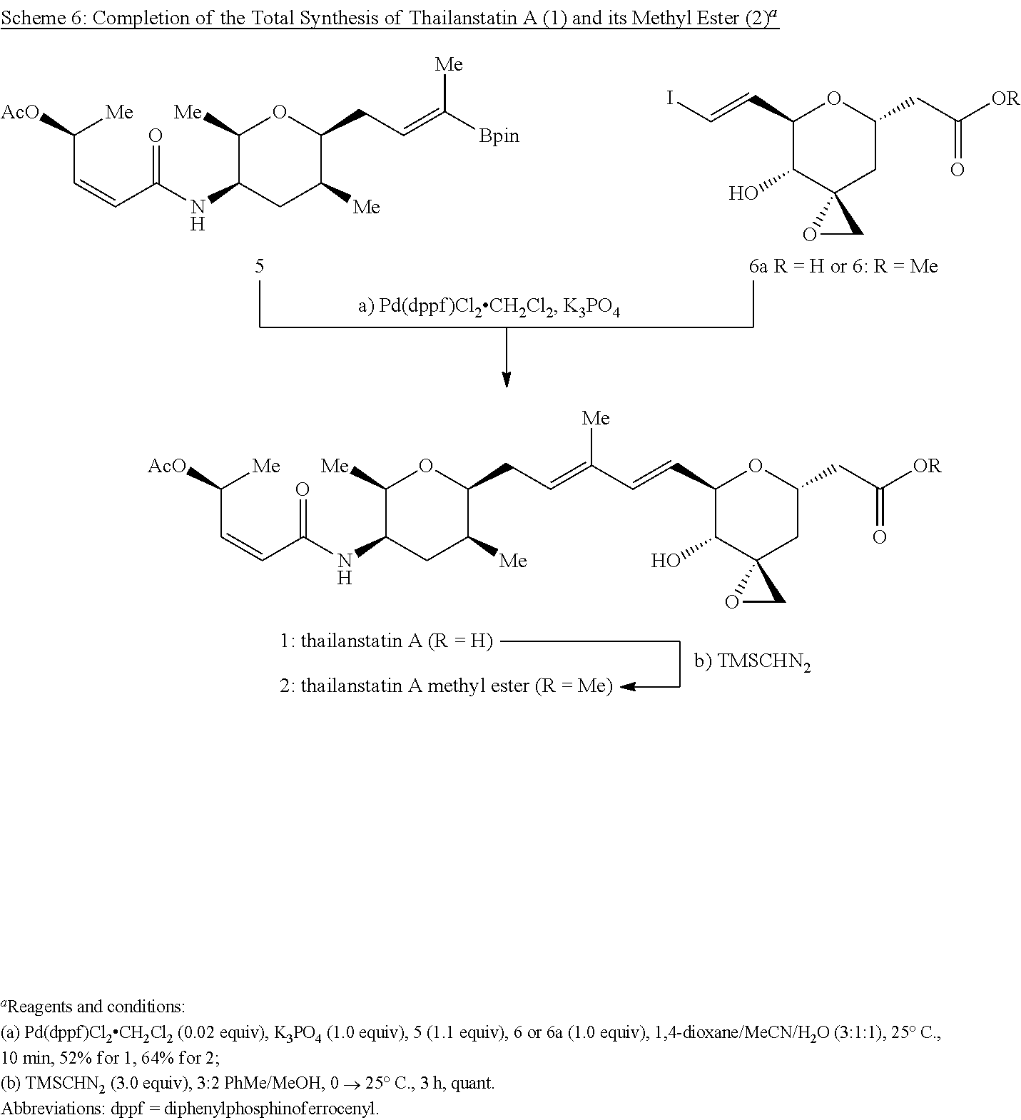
C1(C=CC(=CCC2OC([Me])C(NC(C=CC([Me])[AcO])=O)CC2[Me])[Me])C(O)C2(CC(CC([OR])=O)O1)OC2.C(C=CC(=O)NC1CC([Me])C(CC=C([Bpin])[Me])OC1[Me])([Me])[AcO].C1(C=CI)C(O)C2(CC(CC([OR])=O)O1)OC2
